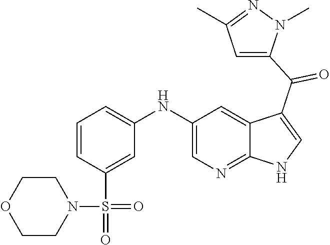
C1(NC2=CC=CC(S(=O)(=O)N3CCOCC3)=C2)=CN=C2C(=C1)C(C(=O)C1=CC(C)=NN1C)=CN2
